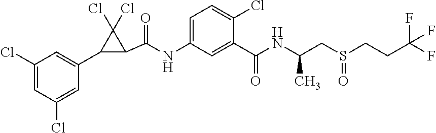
C1(Cl)=CC(Cl)=CC(C2C(C(=O)NC3=CC=C(Cl)C(C(=O)NC(CS(CCC(F)(F)F)=O)C)=C3)C2(Cl)Cl)=C1
